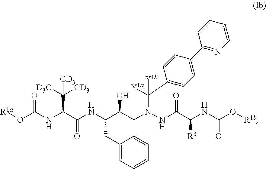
[R1a]OC(NC(C(NC(C(CN(NC(C(NC(O[R1b])=O)[R3])=O)C([Y1a])(C1=CC=C(C2=NC=CC=C2)C=C1)[Y1b])O)CC1=CC=CC=C1)=O)C([D3C])([CD3])[CD3])=O
